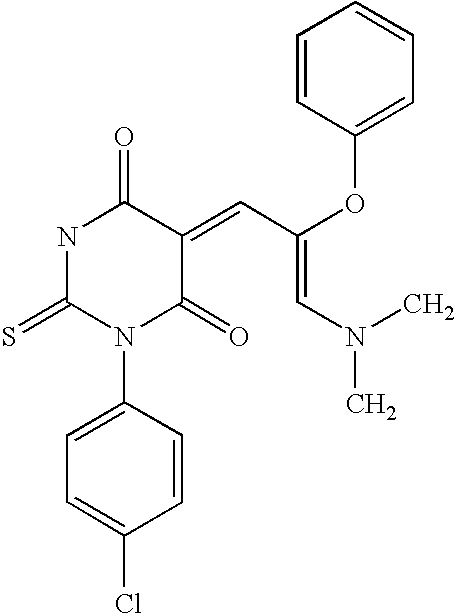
N1C(=S)N(C2=CC=C(Cl)C=C2)C(=O)C(=CC(OC2=CC=CC=C2)=CN(C)C)C1=O
